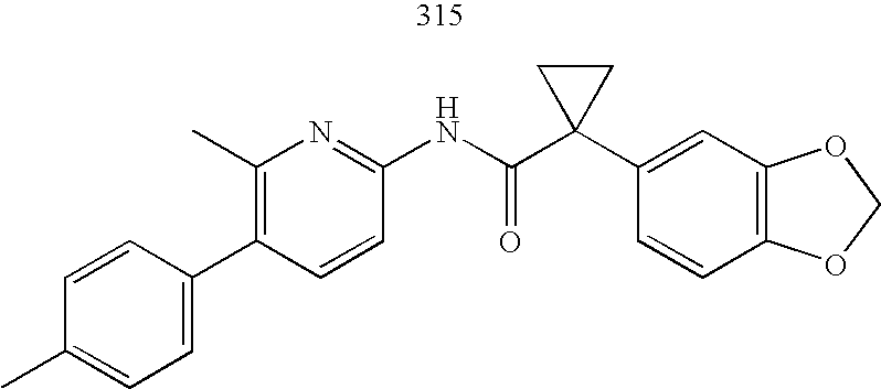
C1(C2=CC=C(C)C=C2)=C(C)N=C(NC(C2(C3=CC4=C(C=C3)OCO4)CC2)=O)C=C1
